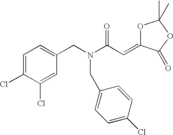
C1=C(Cl)C(Cl)=CC(CN(CC2=CC=C(Cl)C=C2)C(C=C2C(=O)OC(C)(C)O2)=O)=C1
